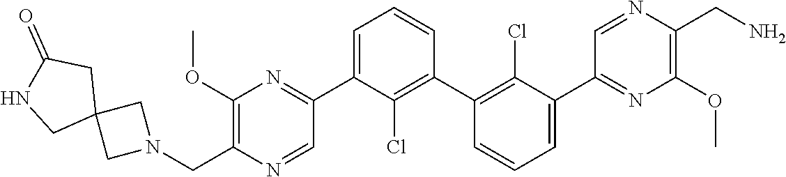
C1(C2=NC(OC)=C(CN3CC4(C3)CC(=O)NC4)N=C2)=CC=CC(C2=C(Cl)C(C3=NC(OC)=C(CN)N=C3)=CC=C2)=C1Cl
